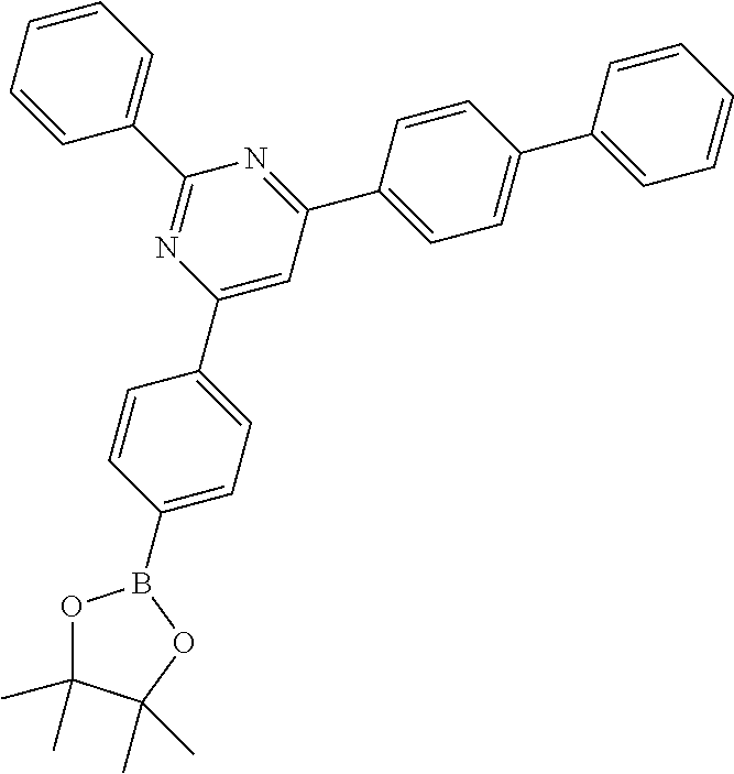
C1=CC=CC=C1C1=NC(C2=CC=C(B3OC(C)(C)C(C)(C)O3)C=C2)=CC(C2=CC=C(C3=CC=CC=C3)C=C2)=N1
